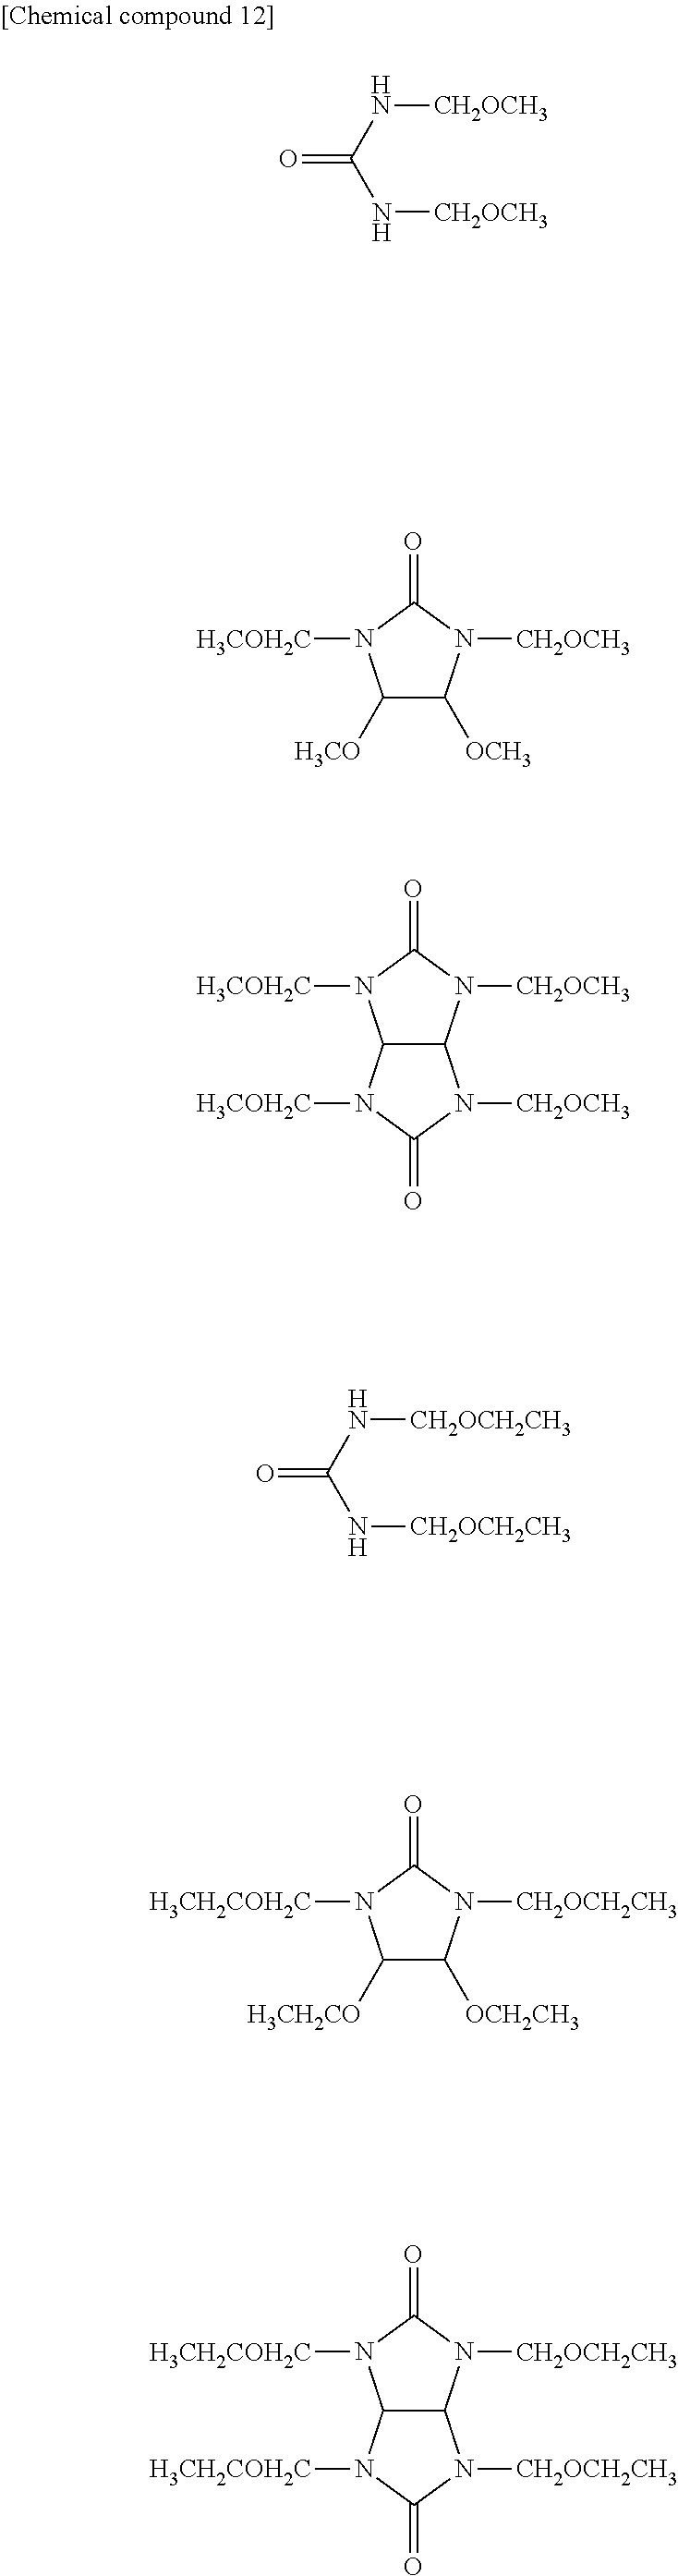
O=C(N[CH2OCH3])N[CH2OCH3].C1([H3CO])C([OCH3])N([CH2OCH3])C(=O)N1[H3COH2C].C12C(N([CH2OCH3])C(=O)N1[H3COH2C])N([CH2OCH3])C(=O)N2[H3COH2C].O=C(N[CH2OCH2CH3])N[CH2OCH2CH3].C1([H3CH2CO])C([OCH2CH3])N([CH2OCH2CH3])C(=O)N1[H3CH2COH2C].C12C(N([CH2OCH2CH3])C(=O)N1[H3CH2COH2C])N([CH2OCH2CH3])C(=O)N2[H3CH2COH2C]
